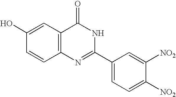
C1=C([NO2])C([NO2])=CC(C2=NC3=C(C(=O)N2)C=C(O)C=C3)=C1
